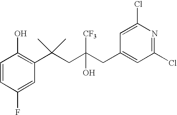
C1(F)=CC(C(CC(CC2=CC(Cl)=NC(Cl)=C2)([CF3])O)(C)C)=C(O)C=C1
